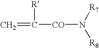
C([CO]N([R7])[R8])([R])=C
